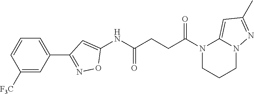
C1(NC(CCC(N2CCCN3C2=CC(C)=N3)=O)=O)=CC(C2=CC=CC([F3C])=C2)=NO1
